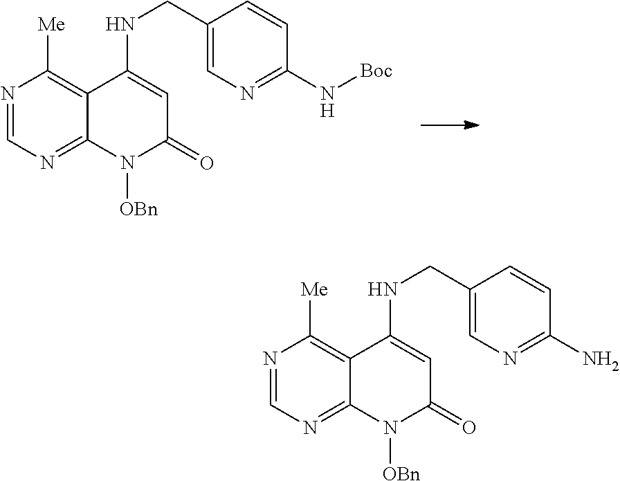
N1=CN=C2C(=C1[Me])C(NCC1=CN=C(N[Boc])C=C1)=CC(=O)N2[OBn].N1=CN=C2C(=C1[Me])C(NCC1=CN=C(N)C=C1)=CC(=O)N2[OBn]
